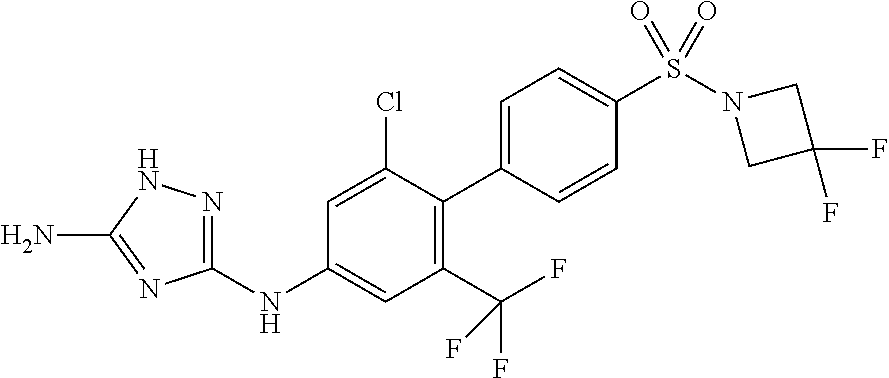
C1(NC2=CC(C(F)(F)F)=C(C3=CC=C(S(N4CC(F)(F)C4)(=O)=O)C=C3)C(Cl)=C2)=NNC(N)=N1
